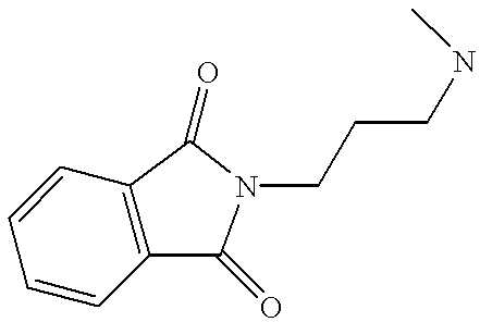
C1=CC2=C(C=C1)C(=O)N(CCCNC)C2=O
